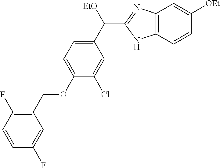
C1(C([EtO])C2=NC3=C(N2)C=CC([OEt])=C3)=CC=C(OCC2=C(F)C=CC(F)=C2)C(Cl)=C1
